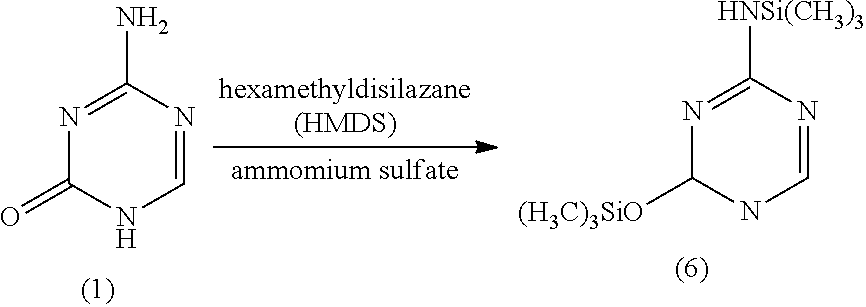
C1(N)=NC(=O)NC=N1.C1([HNSi(CH3)3])=NC([(H3C)3SiO])NC=N1
